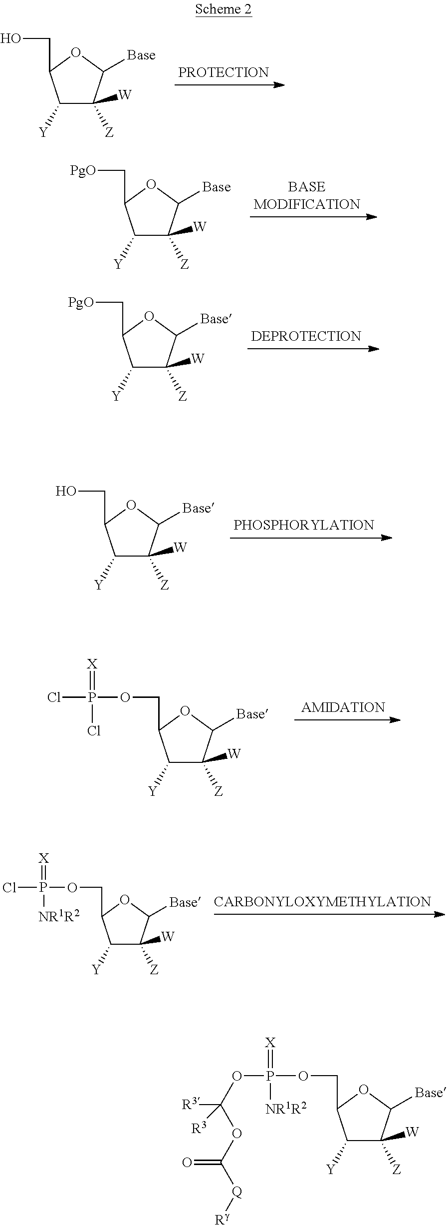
C1([Y])C([Z])([W])C([Base])OC1CO.C1([Y])C([Z])([W])C([Base])OC1COP(Cl)(=[X])Cl.C1([Y])C([Z])([W])C([Base])OC1COP(Cl)(=[X])[NR1R2].C1([Y])C([Z])([W])C([Base])OC1CO.C1([Y])C([Z])([W])C([Base])OC1C[PgO].C1([Y])C([Z])([W])C([Base])OC1C[PgO].C1([Y])C([Z])([W])C([Base])OC1COP(OC(OC([Q][Rg])=O)([R3])[R3])(=[X])[NR1R2]
